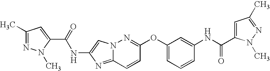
C1(C)=NN(C)C(C(NC2=CN3C(=N2)C=CC(OC2=CC=CC(NC(=O)C4=CC(C)=NN4C)=C2)=N3)=O)=C1
